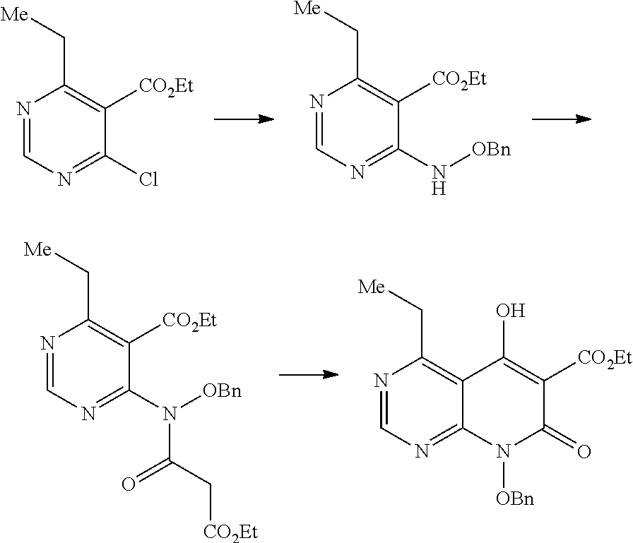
N1=CN=C(Cl)C([CO2Et])=C1C[Me].N1=CN=C(N[OBn])C([CO2Et])=C1C[Me].N1=CN=C(N([OBn])C(=O)C[CO2Et])C([CO2Et])=C1C[Me].N1=CN=C2C(=C1C[Me])C(O)=C([CO2Et])C(=O)N2[OBn]
